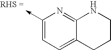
C1(->C)=CC=C2C(=N1)NCCC2
